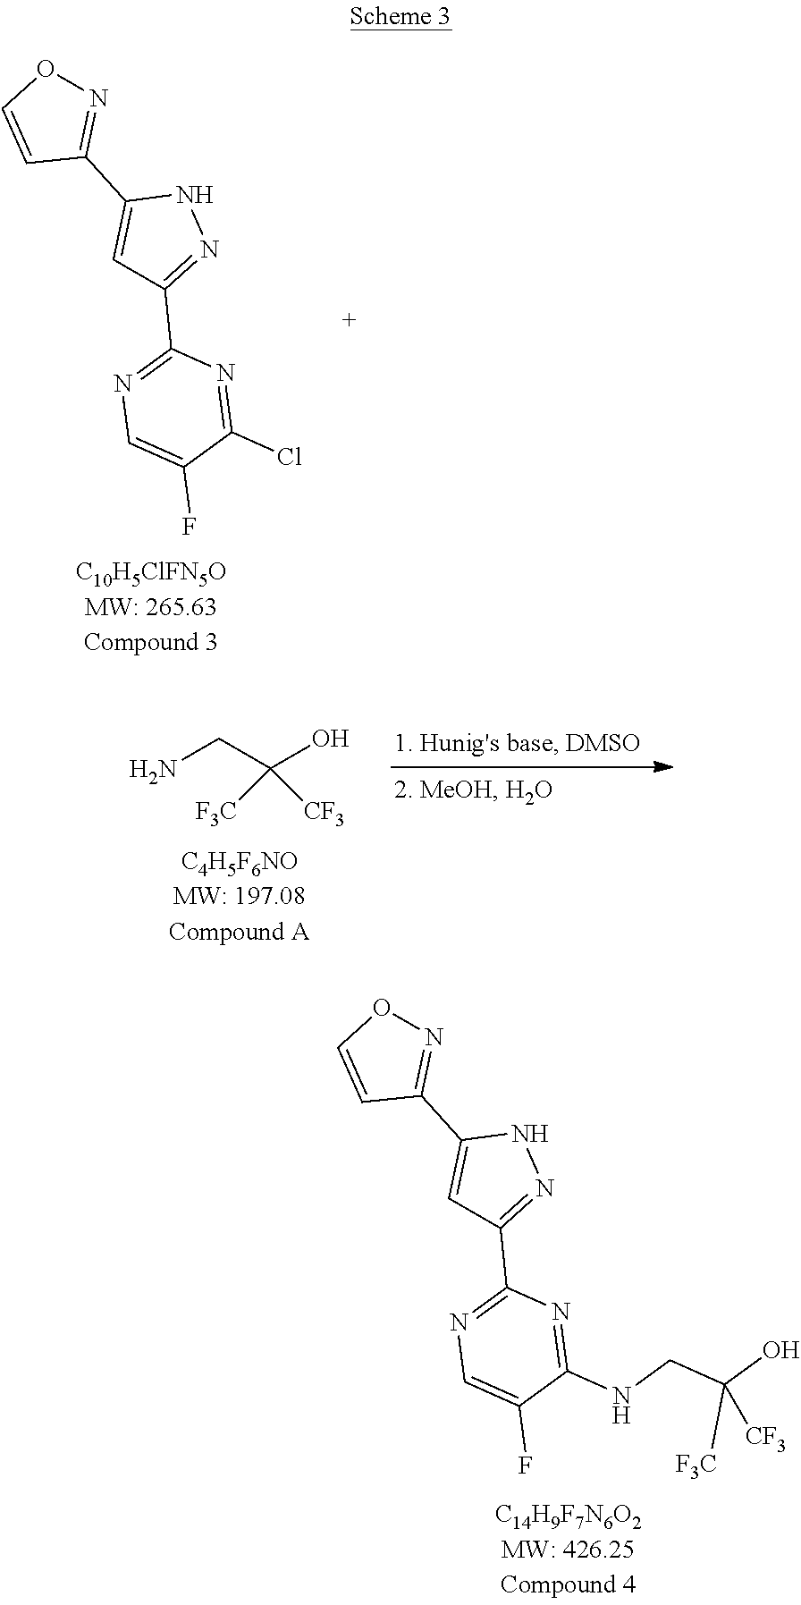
NCC(O)([F3C])[CF3].N1C(C2=NOC=C2)=CC(C2=NC=C(F)C(Cl)=N2)=N1.N1C(C2=NOC=C2)=CC(C2=NC=C(F)C(NCC([CF3])(O)[F3C])=N2)=N1
